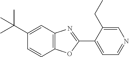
C1(C(C)(C)C)=CC2=C(C=C1)OC(C1=CC=NC=C1CC)=N2
